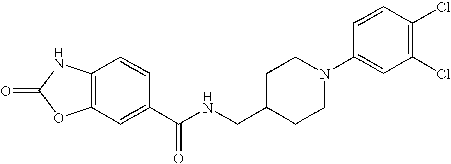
C12=C(C=C(C(NCC3CCN(C4=CC(Cl)=C(Cl)C=C4)CC3)=O)C=C1)OC(=O)N2
